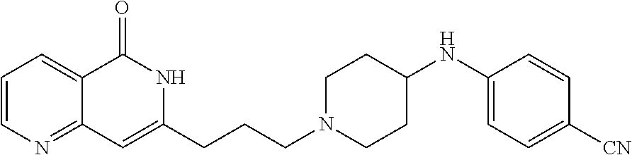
C1=CC=C2C(=N1)C=C(CCCN1CCC(NC3=CC=C([CN])C=C3)CC1)NC2=O
